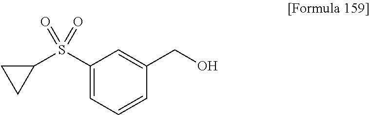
C1(S(C2CC2)(=O)=O)=CC=CC(CO)=C1
